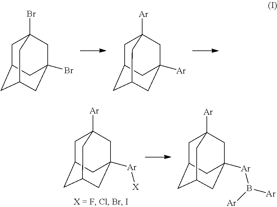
C1C2CC3CC([Ar])(CC1([Ar])C3)C2.C1C2CC3CC(Br)(CC1(Br)C3)C2.C1C2CC3CC([Ar][X])(CC1([Ar])C3)C2.C1C2CC3CC([Ar]B([Ar])[Ar])(CC1([Ar])C3)C2
